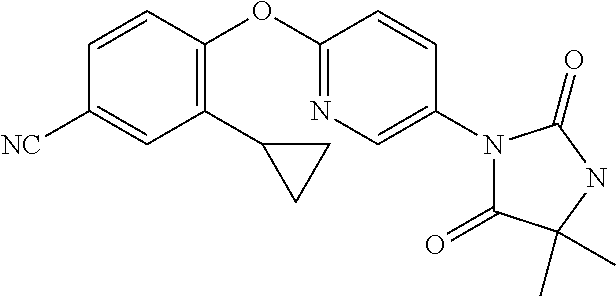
C1([CN])=CC(C2CC2)=C(OC2=NC=C(N3C(=O)C(C)(C)NC3=O)C=C2)C=C1
